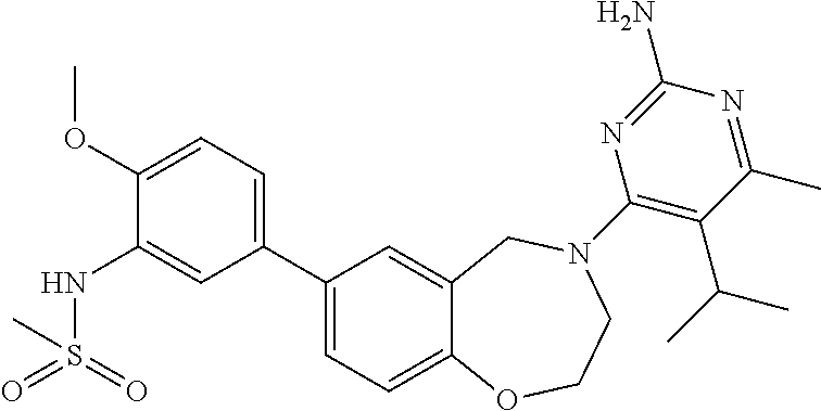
C1(C2=CC=C(OC)C(NS(=O)(=O)C)=C2)=CC=C2C(=C1)CN(C1=C(C(C)C)C(C)=NC(N)=N1)CCO2
